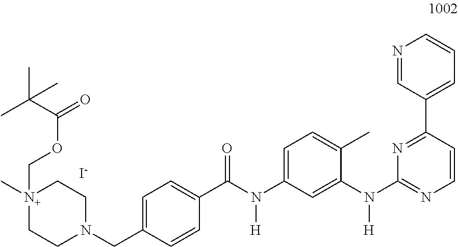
N1=CC(C2=NC(N(C3=CC(N(C(C4=CC=C(CN5CC[N+](C)(COC(C(C)(C)C)=O)CC5)C=C4)=O)[H])=CC=C3C)[H])=NC=C2)=CC=C1.[I-]
